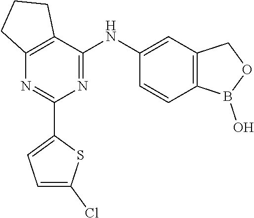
C12=C(C(NC3=CC4=C(C=C3)B(O)OC4)=NC(C3=CC=C(Cl)S3)=N1)CCC2
